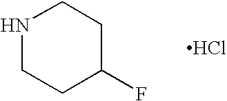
N1CCC(F)CC1.Cl
